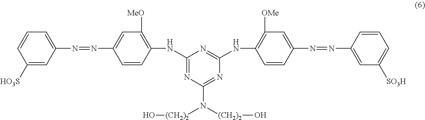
N(C1=C([MeO])C=C(N=NC2=CC=CC([HO3S])=C2)C=C1)C1=NC(N([(CH2)2]O)[(CH2)2]O)=NC(NC2=C([OMe])C=C(N=NC3=CC([SO3H])=CC=C3)C=C2)=N1
